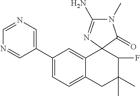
C1(C2=CC=C3C(=C2)C2(C(F)C(C)(C)C3)C(=O)N(C)C(N)=N2)=CN=CN=C1
